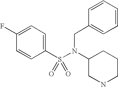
C1(F)=CC=C(S(=O)(=O)N(CC2=CC=CC=C2)C2CNCCC2)C=C1
